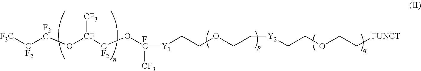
[F3C][CF2][F2C]O[CF]([CF2]O[FC]([CF3])[Y1]CCOCC[Y2]CCOCC[FUNCT])[CF3]
